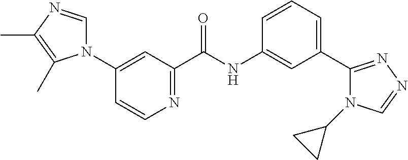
C1(N2C=NC(C)=C2C)=CC(C(NC2=CC(C3=NN=CN3C3CC3)=CC=C2)=O)=NC=C1
